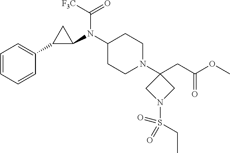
C1(N(C2CC2C2=CC=CC=C2)C([F3C])=O)CCN(C2(CC(OC)=O)CN(S(=O)(=O)CC)C2)CC1
